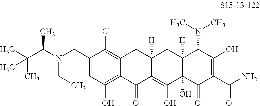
C1(CN(C(C(C)(C)C)C)CC)=CC(O)=C2C(=C1Cl)CC1([H])C(=C(O)C3(O)C([H])(C1)C(N(C)C)C(O)=C(C(N)=O)C3=O)C2=O
